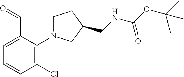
O=CC1=CC=CC(Cl)=C1N1CCC(CNC(OC(C)(C)C)=O)C1
